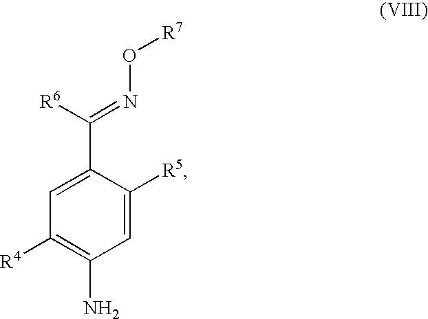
C1(C([R6])=NO[R7])=CC([R4])=C(N)C=C1[R5]
